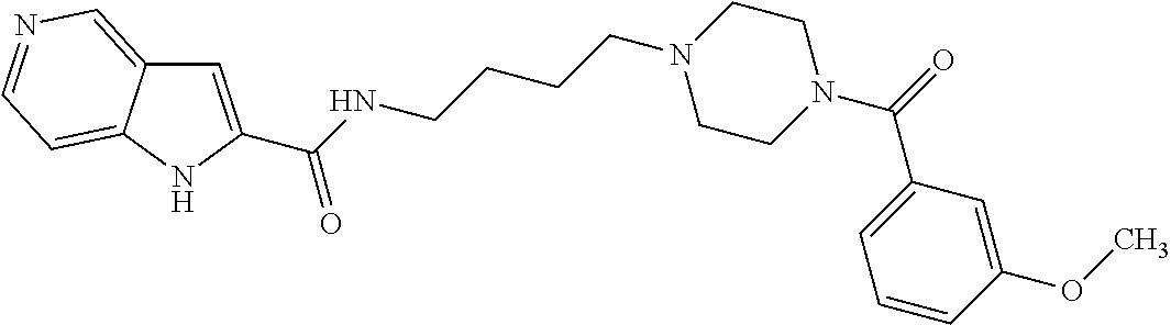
C1=C(C(NCCCCN2CCN(C(C3=CC=CC(OC)=C3)=O)CC2)=O)NC2=CC=NC=C12
